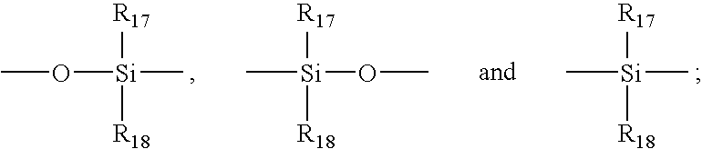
C[Si](OC)([R17])[R18].C[Si](C)([R17])[R18].CO[Si](C)([R17])[R18]
